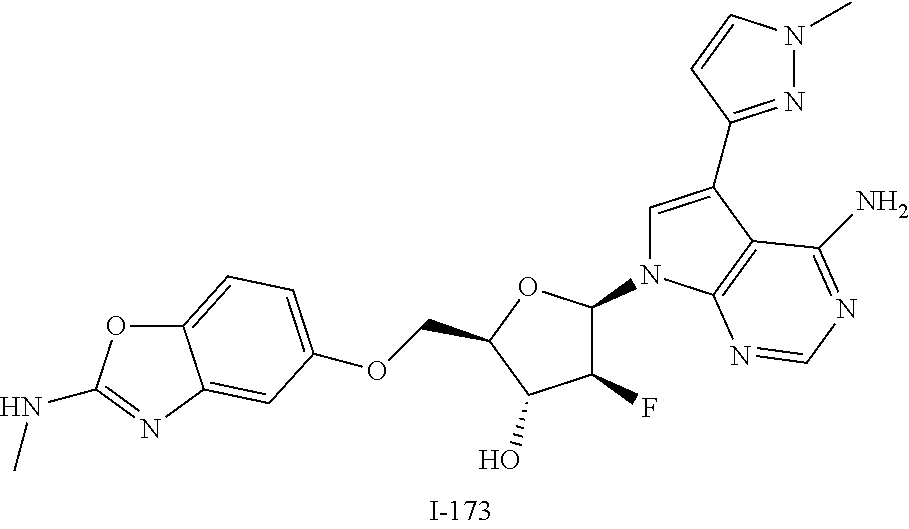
N1(C2C(F)C(O)C(COC3=CC=C4OC(NC)=NC4=C3)O2)C=C(C2=NN(C)C=C2)C2=C1N=CN=C2N
